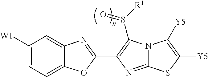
N12C(=NC(C3=NC4=CC([W1])=CC=C4O3)=C1S([R1])=O)SC([Y6])=C2[Y5]
